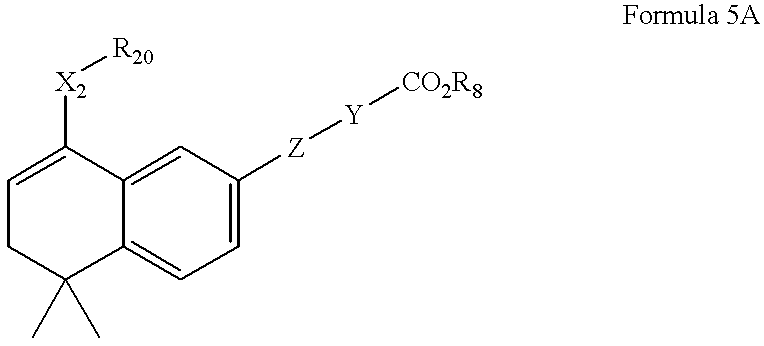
C1C(C)(C)C2=CC=C([Z][Y][CO2R8])C=C2C([X2][R20])=C1
